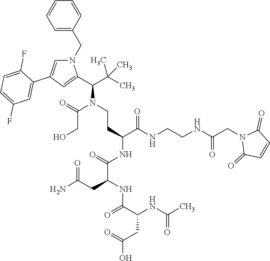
C(N(CCC(NC(C(CC(N)=O)NC(C(NC(C)=O)CC(=O)O)=O)=O)C(NCCNC(CN1C(=O)C=CC1=O)=O)=O)C(C(C)(C)C)C1=CC(C2=CC(F)=CC=C2F)=CN1CC1=CC=CC=C1)(=O)CO
